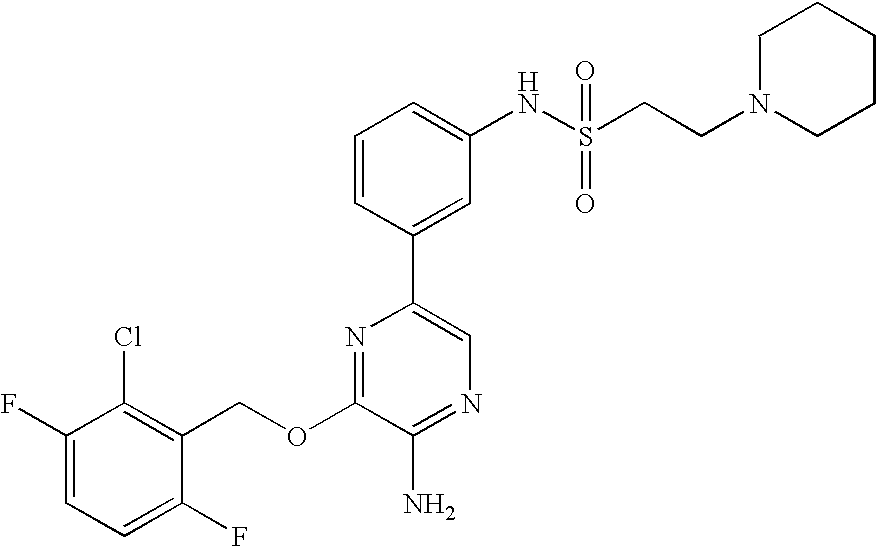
C1(OCC2=C(Cl)C(F)=CC=C2F)=NC(C2=CC(NS(CCN3CCCCC3)(=O)=O)=CC=C2)=CN=C1N
